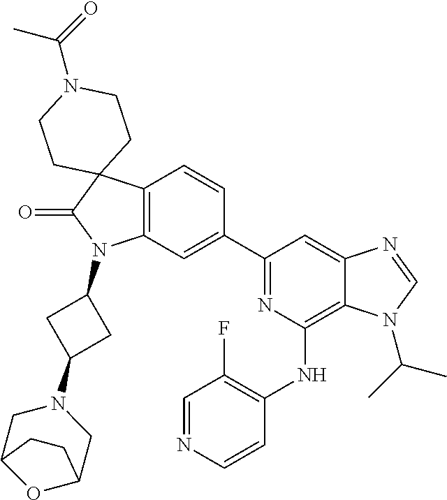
C12=C(C=C(C3=NC(NC4=C(F)C=NC=C4)=C4C(=C3)N=CN4C(C)C)C=C1)N(C1CC(N3CC4OC(C3)CC4)C1)C(=O)C21CCN(C(=O)C)CC1
